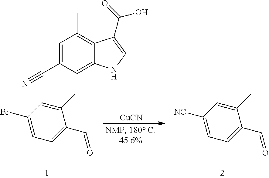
[CuCN].C1(C)=CC(Br)=CC=C1C=O.C1(C)=CC([NC])=CC=C1C=O.C1=C(C#N)C=C2C(=C1C)C(C(=O)O)=CN2
